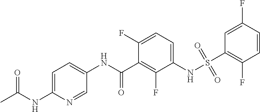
C1=C(NC(C)=O)N=CC(NC(C2=C(F)C(NS(C3=C(F)C=CC(F)=C3)(=O)=O)=CC=C2F)=O)=C1
